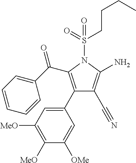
C1([MeO])=C([MeO])C=C(C2=C(C(C3=CC=CC=C3)=O)N(S(=O)(CCCC)=O)C(N)=C2C#N)C=C1[OMe]
